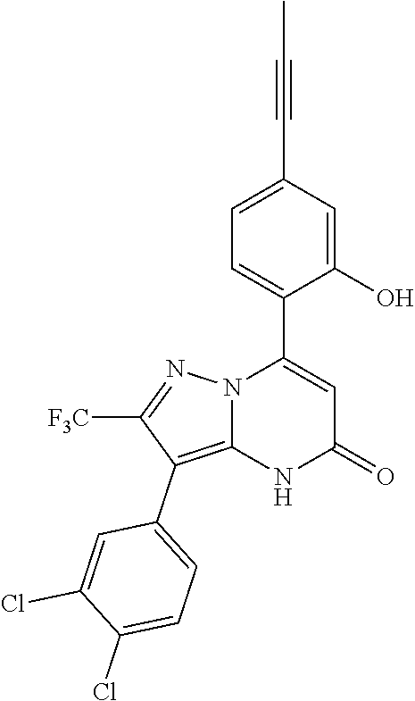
C1(O)=CC(C#CC)=CC=C1C1=CC(=O)NC2=C(C3=CC=C(Cl)C(Cl)=C3)C([F3C])=NN12
